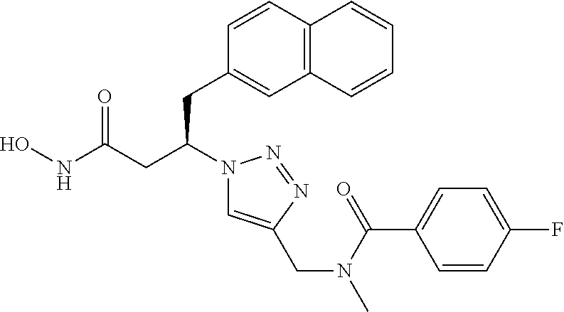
C1(CC(CC(NO)=O)N2C=C(CN(C(C3=CC=C(F)C=C3)=O)C)N=N2)=CC2=C(C=C1)C=CC=C2
